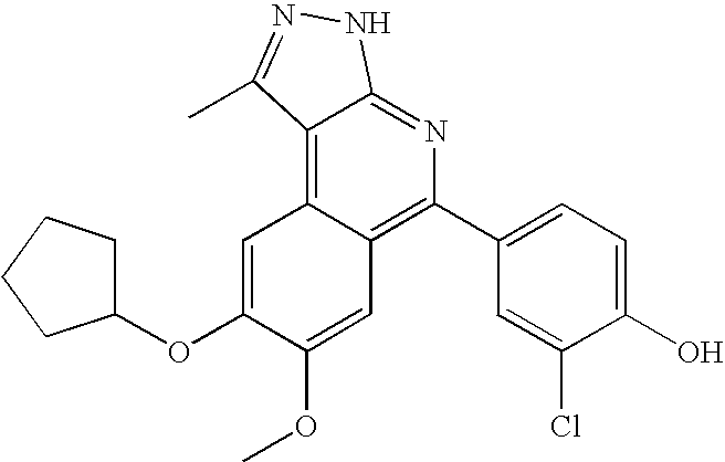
C1(C2=C3C(=C4C(=N2)NN=C4C)C=C(OC2CCCC2)C(OC)=C3)=CC=C(O)C(Cl)=C1
